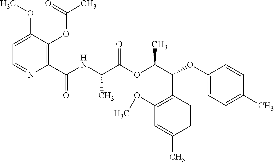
C1=C(OC)C(OC(C)=O)=C(C(NC(C(OC(C(OC2=CC=C(C)C=C2)C2=C(OC)C=C(C)C=C2)C)=O)C)=O)N=C1
